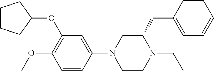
C1CCC(OC2=C(OC)C=CC(N3CCN(CC)C(CC4=CC=CC=C4)C3)=C2)C1
